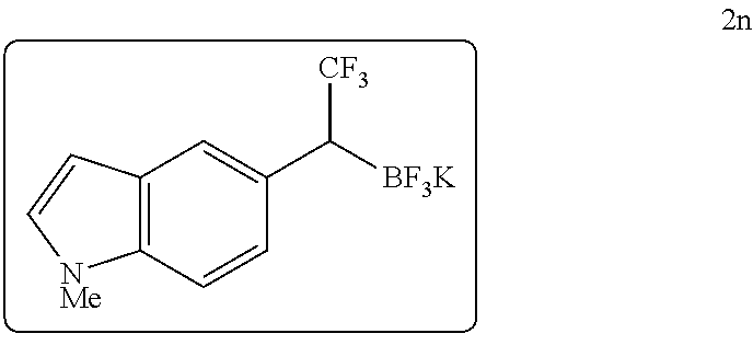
C1(C([CF3])[BF3K])=CC2=C(C=C1)[NMe]C=C2
